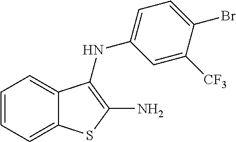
C12=CC=CC=C1C(NC1=CC=C(Br)C([CF3])=C1)=C(N)S2
